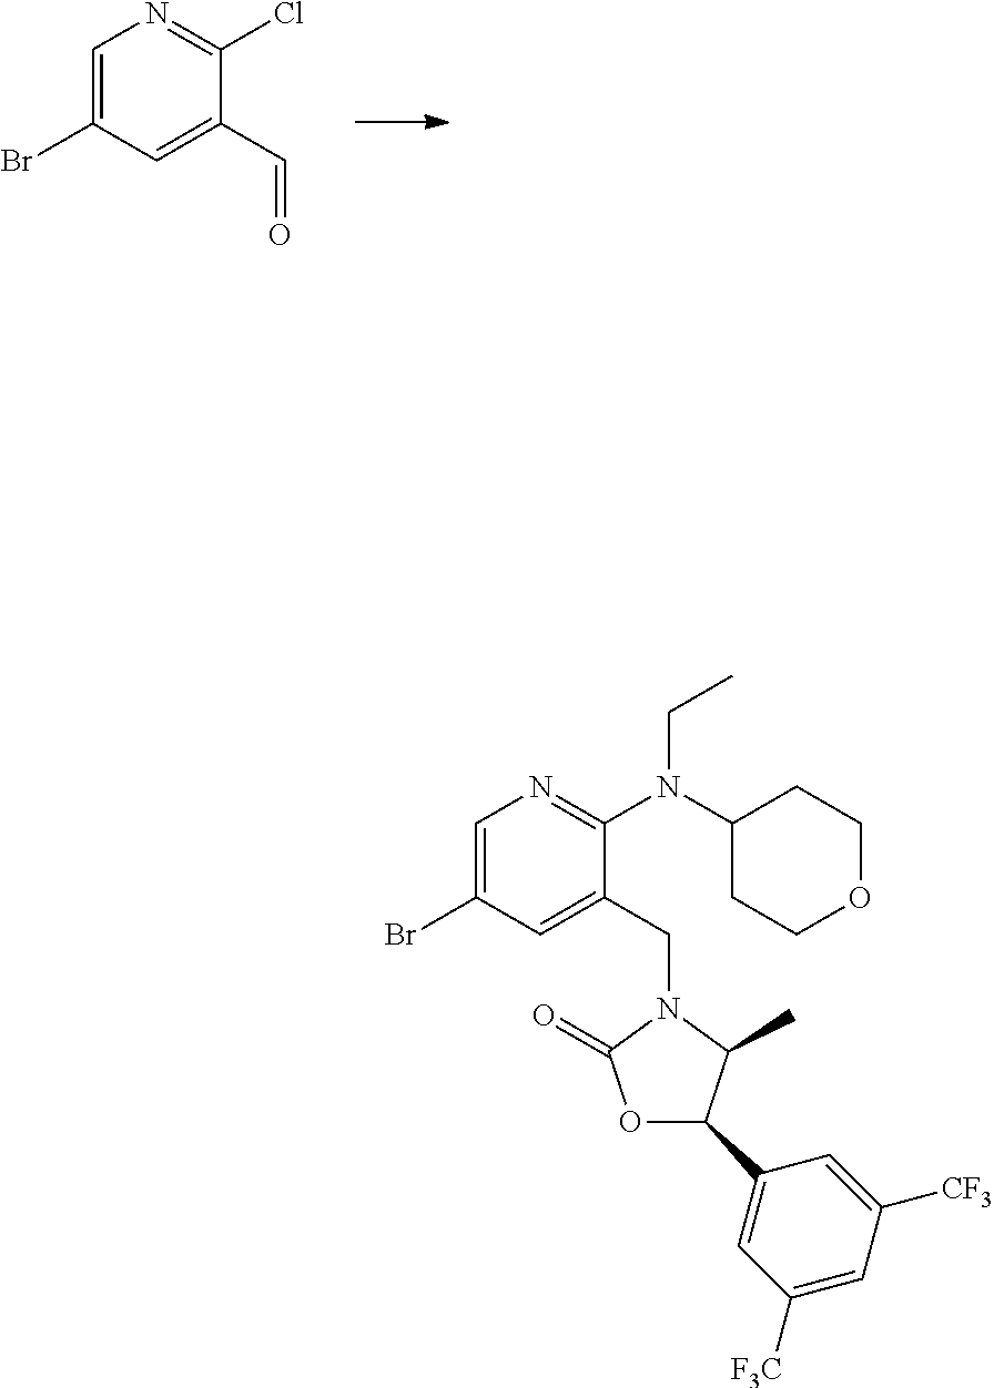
C1=C(Br)C=C(C=O)C(Cl)=N1.C1=C(Br)C=C(CN2C(=O)OC(C3=CC([F3C])=CC([CF3])=C3)C2C)C(N(C2CCOCC2)CC)=N1
